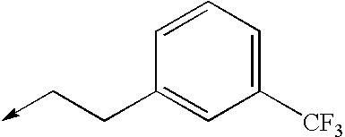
C1([CF3])=CC=CC(CC->C)=C1
